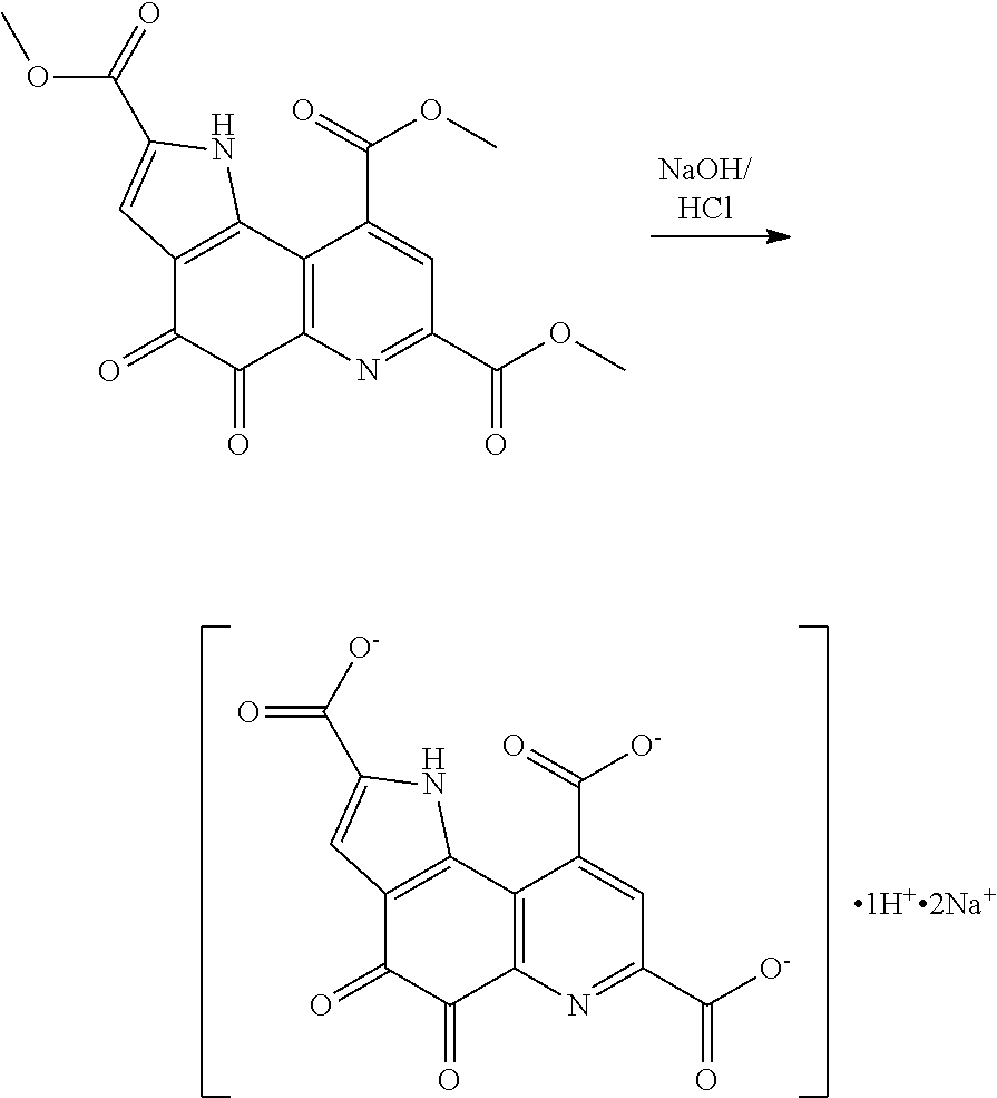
C12=C(C3=C(C(=O)C1=O)N=C(C(OC)=O)C=C3C(=O)OC)NC(C(=O)OC)=C2.C12=C(C3=C(C(=O)C1=O)N=C(C([O-])=O)C=C3C(=O)[O-])NC(C([O-])=O)=C2
